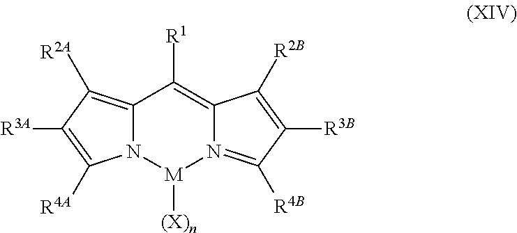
C12=C([R2A])C([R3A])=C([R4A])N1[M]([(X)n])N1=C([R4B])C([R3B])=C([R2B])C1=C2[R1]
